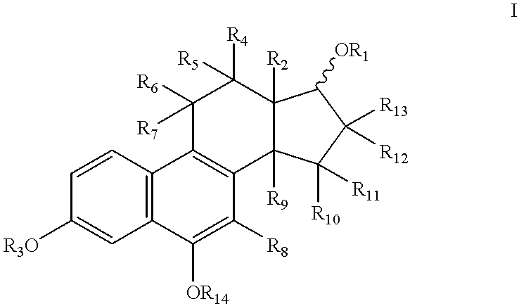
C1=CC2=C(C=C1[R3O])C([OR14])=C([R8])C1=C2C([R6])([R7])C([R4])([R5])C2([R2])C1([R9])C([R10])([R11])C([R13])([R12])C2[OR1]
